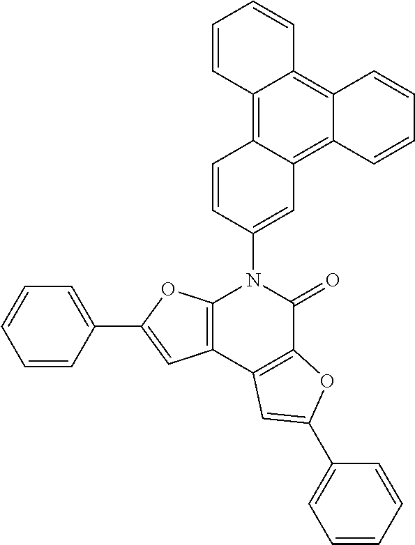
C12=C3C(=C4C(=C1C=CC=C2)C=CC=C4)C=C(N1C2=C(C4=C(C1=O)OC(C1=CC=CC=C1)=C4)C=C(C1=CC=CC=C1)O2)C=C3
